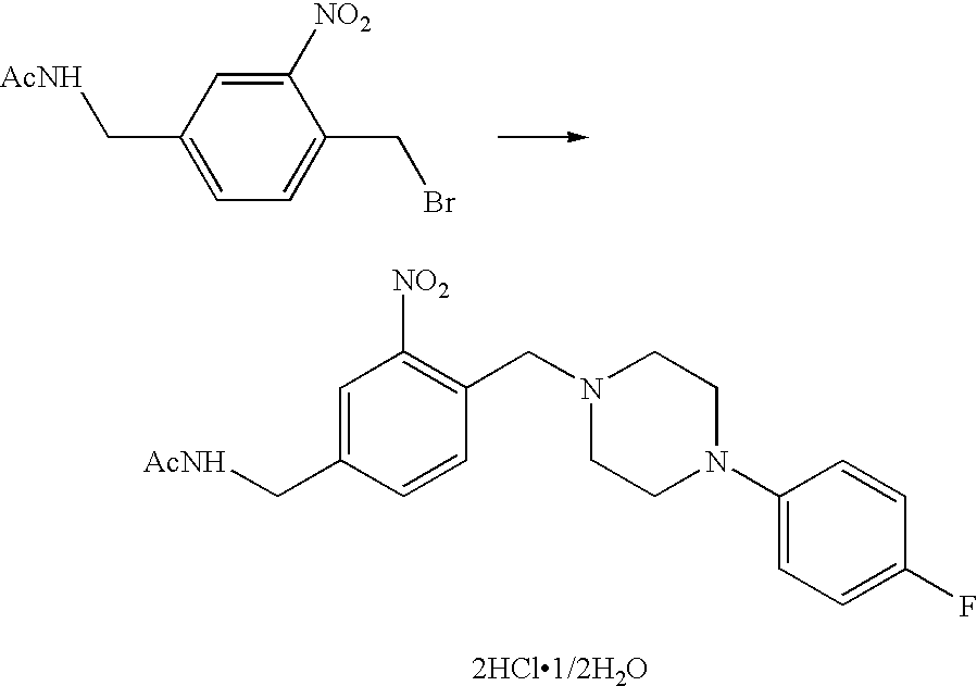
C1(C[AcNH])=CC=C(CBr)C([NO2])=C1.C1=C(C[AcNH])C=CC(CN2CCN(C3=CC=C(F)C=C3)CC2)=C1[NO2]
